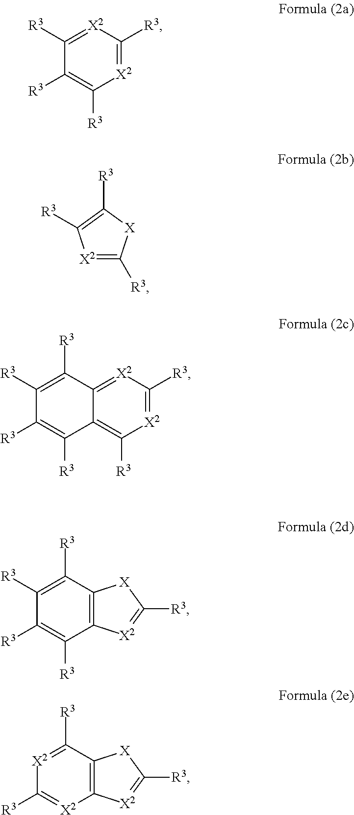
[X2]1=C([R3])[X2]=C([R3])C([R3])=C1[R3].[X2]1=C([R3])[X2]=C2C(=C1[R3])C([R3])=C([R3])C([R3])=C2[R3].[X2]1=C([R3])[X]C([R3])=C1[R3].C12=C(C([R3])=C([R3])C([R3])=C1[R3])[X2]=C([R3])[X]2.C12=C([X2]=C([R3])[X2]=C1[R3])[X2]=C([R3])[X]2
